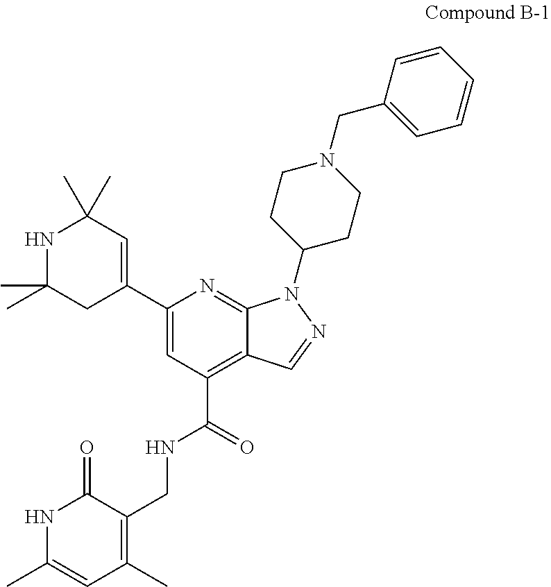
C12=NC(C3=CC(C)(C)NC(C)(C)C3)=CC(C(=O)NCC3=C(C)C=C(C)NC3=O)=C1C=NN2C1CCN(CC2=CC=CC=C2)CC1
